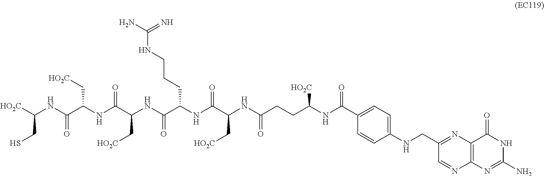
[HO2C]C(NC(C(NC(C(NC(C(NC(C(NC(CCC(NC(C1=CC=C(NCC2=NC3=C(N=C(N)NC3=O)N=C2)C=C1)=O)[HO2C])=O)C[HO2C])=O)CCCNC(N)=N)=O)C[HO2C])=O)C[HO2C])=O)CS
